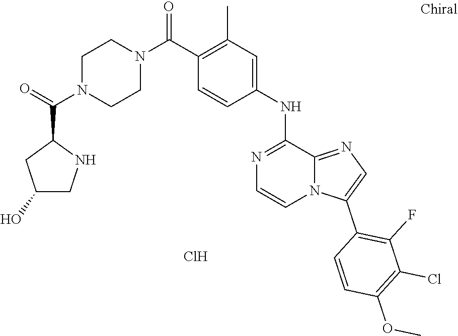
C1=C(NC2=NC=CN3C2=NC=C3C2=C(F)C(Cl)=C(OC)C=C2)C=CC(C(N2CCN(C(C3CC(O)CN3)=O)CC2)=O)=C1C.Cl
